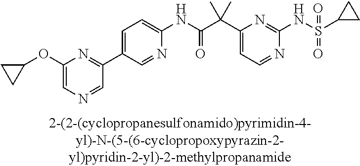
N1=CC=C(C(C(NC2=CC=C(C3=NC(OC4CC4)=CN=C3)C=N2)=O)(C)C)N=C1NS(=O)(=O)C1CC1
